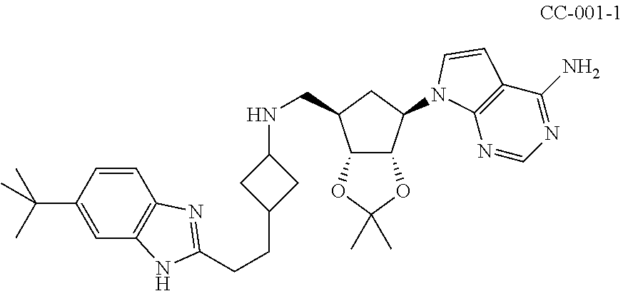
C1=CC(C(C)(C)C)=CC2=C1N=C(CCC1CC(NCC3CC(N4C5=C(C(N)=NC=N5)C=C4)C4C3OC(C)(C)O4)C1)N2
